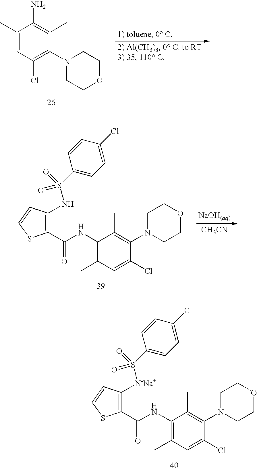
C1(C)=CC(Cl)=C(N2CCOCC2)C(C)=C1N.C1(NC(C2=C(NS(C3=CC=C(Cl)C=C3)(=O)=O)C=CS2)=O)=C(C)C=C(Cl)C(N2CCOCC2)=C1C.[CH3CN].C1(NC(C2=C([N-Na+]S(C3=CC=C(Cl)C=C3)(=O)=O)C=CS2)=O)=C(C)C=C(Cl)C(N2CCOCC2)=C1C
